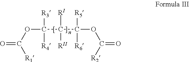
O=C(OC(C(C(OC(=O)[R2])([R5])[R6])([RI])[RII])([R4])[R3])[R1]
